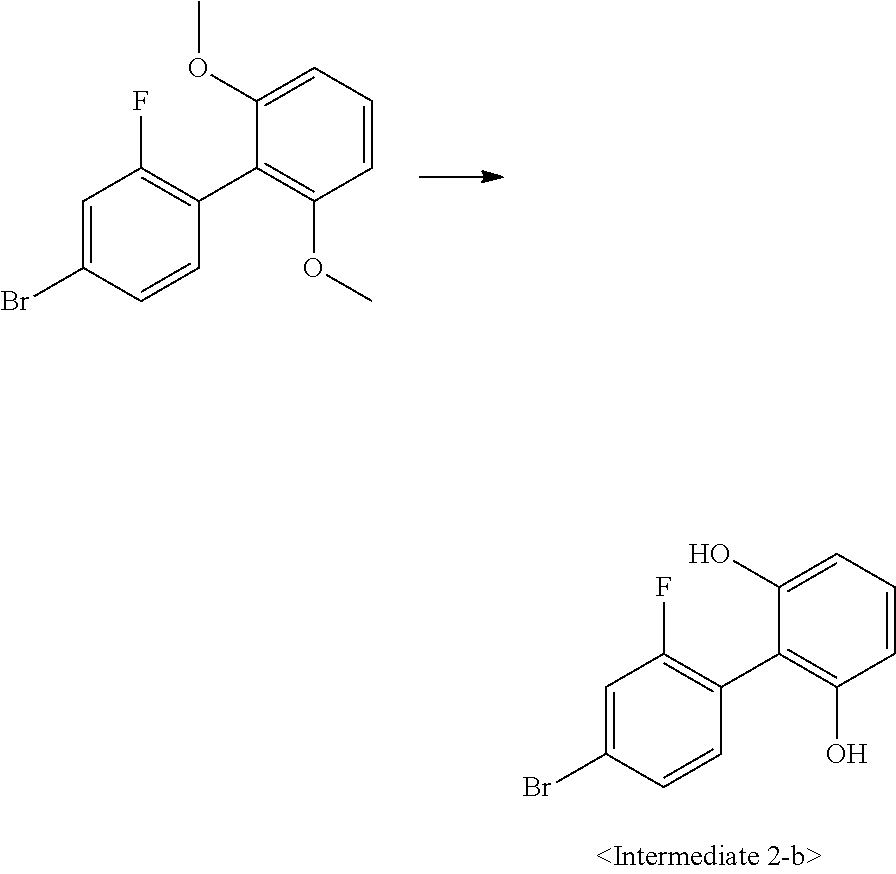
C1=C(Br)C=CC(C2=C(OC)C=CC=C2OC)=C1F.C1=C(Br)C=CC(C2=C(O)C=CC=C2O)=C1F
